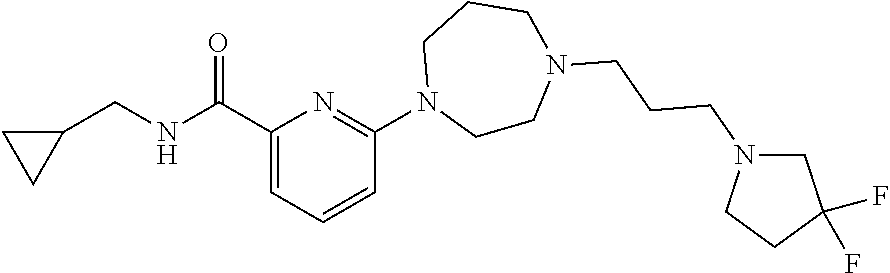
C1(CNC(C2=CC=CC(N3CCN(CCCN4CC(F)(F)CC4)CCC3)=N2)=O)CC1
